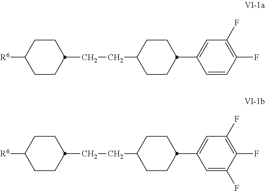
[R6]C1CCC(CCC2CCC(C3=CC(F)=C(F)C=C3)CC2)CC1.[R6]C1CCC(CCC2CCC(C3=CC(F)=C(F)C(F)=C3)CC2)CC1
